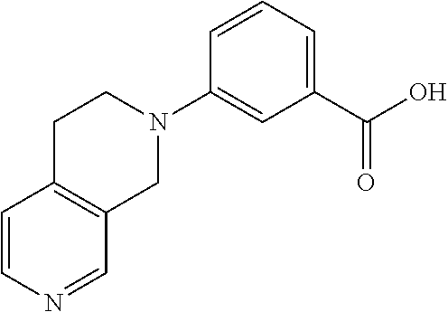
C1C2=C(CN(C3=CC(C(O)=O)=CC=C3)C1)C=NC=C2
